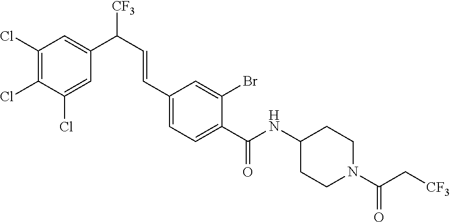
C1(Cl)=C(Cl)C(Cl)=CC(C([CF3])C=CC2=CC=C(C(NC3CCN(C(=O)C[CF3])CC3)=O)C(Br)=C2)=C1
